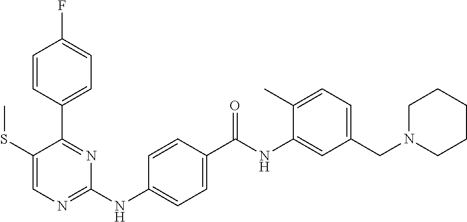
C1(C2=NC(NC3=CC=C(C(NC4=CC(CN5CCCCC5)=CC=C4C)=O)C=C3)=NC=C2SC)=CC=C(F)C=C1
